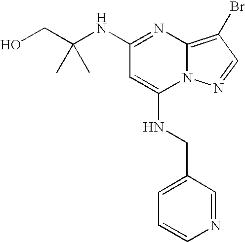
OCC(NC1=NC2=C(Br)C=NN2C(NCC2=CC=CN=C2)=C1)(C)C
